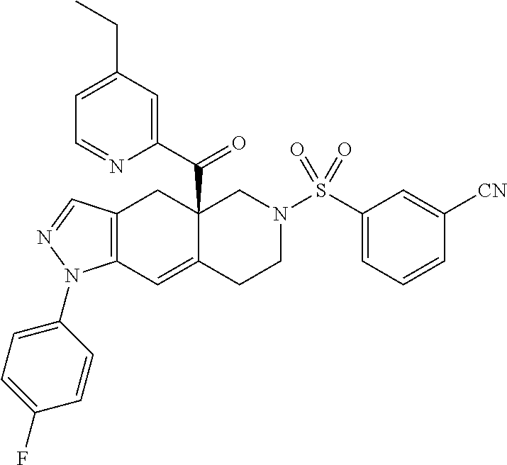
C12=C(C=C3C(C(C4=CC(CC)=CC=N4)=O)(C1)CN(S(C1=CC=CC([CN])=C1)(=O)=O)CC3)N(C1=CC=C(F)C=C1)N=C2
